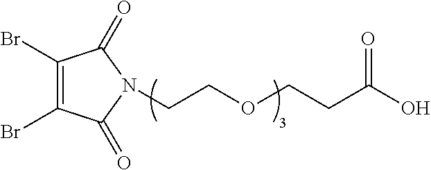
C1(Br)=C(Br)C(=O)N(CCOCCC(O)=O)C1=O
